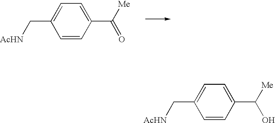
C1=C(C[AcHN])C=CC(C([Me])O)=C1.C1=C(C[AcHN])C=CC(C([Me])=O)=C1
